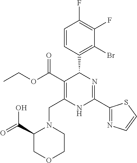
C1=CC(C2C(C(=O)OCC)=C(CN3C(C(=O)O)COCC3)NC(C3=NC=CS3)=N2)=C(Br)C(F)=C1F
